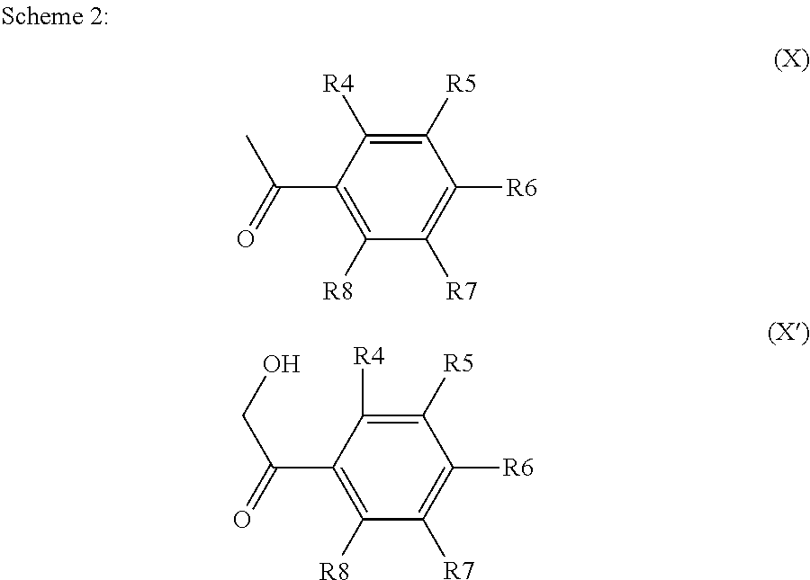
CC(=O)C1=C([R8])C([R7])=C([R6])C([R5])=C1[R4].C(C(=O)C1=C([R8])C([R7])=C([R6])C([R5])=C1[R4])O
